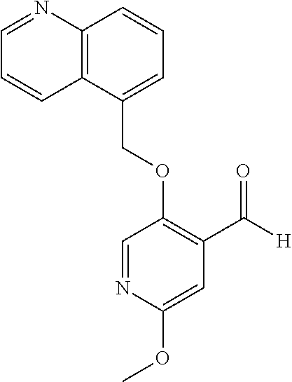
C(OC1=C(C([H])=O)C=C(OC)N=C1)C1=CC=CC2=C1C=CC=N2
